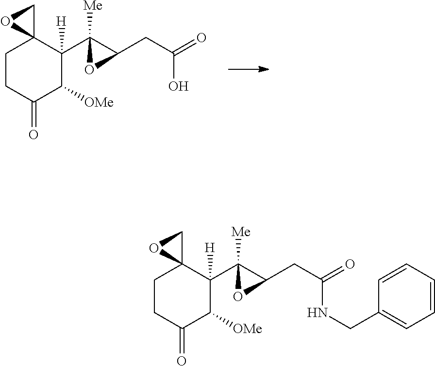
C1CC(=O)C([OMe])C(C2([Me])C(CC(=O)O)O2)([H])C12CO2.C1CC(=O)C([OMe])C(C2([Me])C(CC(=O)NCC3=CC=CC=C3)O2)([H])C12CO2
